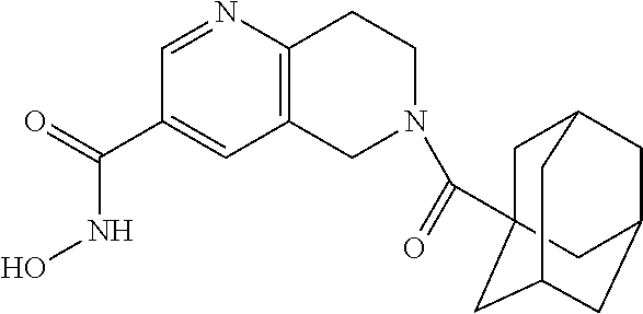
C12=C(N=CC(C(=O)NO)=C1)CCN(C(=O)C13CC4CC(CC(C1)C4)C3)C2
